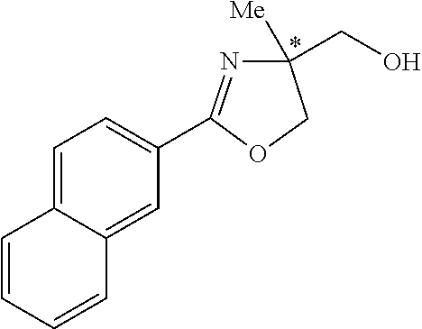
C1=C2C(=CC(C3=NC([Me])(CO)CO3)=C1)C=CC=C2
